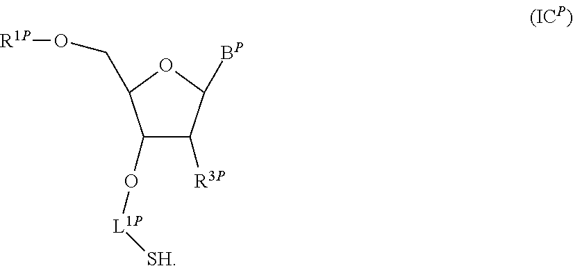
C1(O[L1P][SH])C([R3P])C([BP])OC1CO[R1P]
